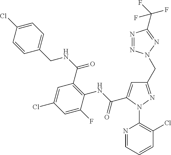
N(C(C1=C(NC(=O)C2=CC(CN3N=NC(C(F)(F)F)=N3)=NN2C2=C(Cl)C=CC=N2)C(F)=CC(Cl)=C1)=O)CC1=CC=C(Cl)C=C1
